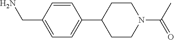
C1(CN)=CC=C(C2CCN(C(C)=O)CC2)C=C1
